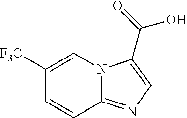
C1([F3C])=CN2C(=NC=C2C(=O)O)C=C1
